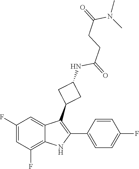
C(=O)(CCC(=O)NC1CC(C2=C(C3=CC=C(F)C=C3)NC3=C(F)C=C(F)C=C23)C1)N(C)C
